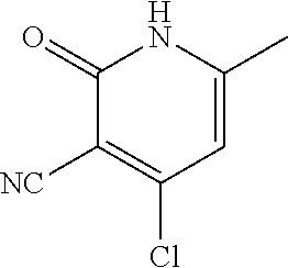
C1(=O)C([NC])=C(Cl)C=C(C)N1
